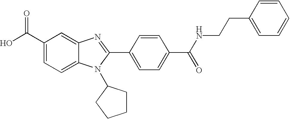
C1(C(O)=O)=CC=C2C(=C1)N=C(C1=CC=C(C(NCCC3=CC=CC=C3)=O)C=C1)N2C1CCCC1
